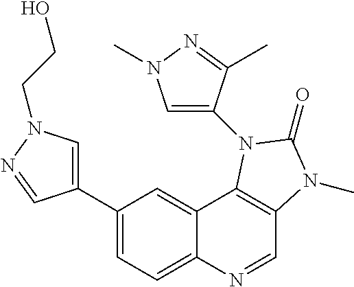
C1(C2=CN(CCO)N=C2)=CC=C2C(=C1)C1=C(C=N2)N(C)C(=O)N1C1=CN(C)N=C1C
